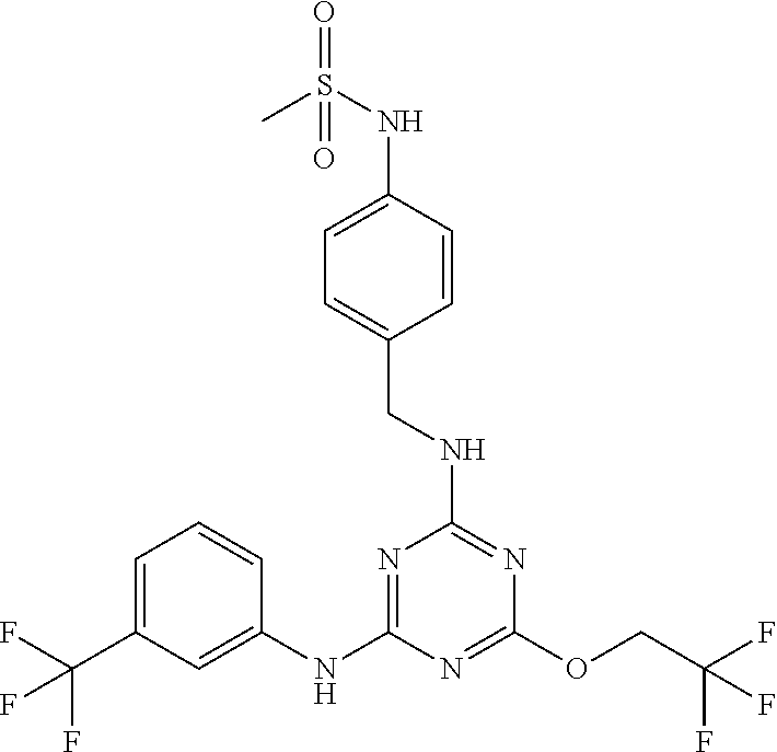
C1=C(C(F)(F)F)C=C(NC2=NC(NCC3=CC=C(NS(C)(=O)=O)C=C3)=NC(OCC(F)(F)F)=N2)C=C1
